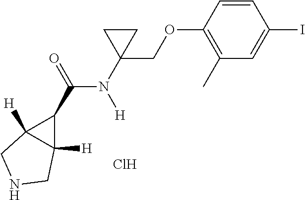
Cl.C1=CC(OCC2(N(C(C3C4([H])C3([H])CNC4)=O)[H])CC2)=C(C)C=C1I
